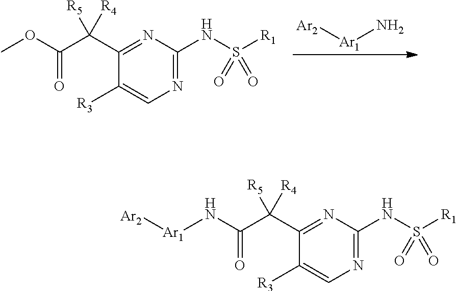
N1=C(NS([R1])(=O)=O)N=C(C(C(OC)=O)([R5])[R4])C([R3])=C1.[Ar2][Ar1]N.N1=C(NS([R1])(=O)=O)N=C(C(C(N[Ar1][Ar2])=O)([R5])[R4])C([R3])=C1
